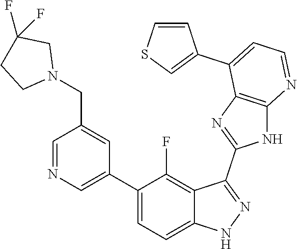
C1=NC=C(C2=CC=C3C(=C2F)C(C2=NC4=C(N2)N=CC=C4C2=CSC=C2)=NN3)C=C1CN1CC(F)(F)CC1
